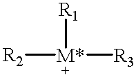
[R1][M*]([R3])[R2]
